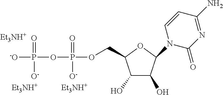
C1(O)C(O)C(N2C(=O)N=C(N)C=C2)OC1COP(OP([-O])(=O)[O-])(=O)[O-].[Et3NH+].[Et3NH+].[Et3NH+]
